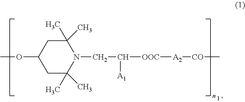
C1C(C)(C)N(CC([OOC][A2][CO]C)[A1])C(C)(C)CC1OC
